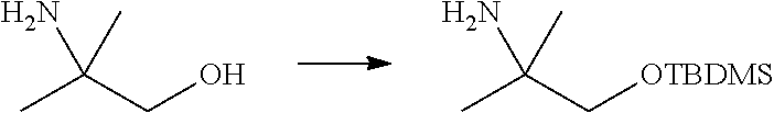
CC(CO)(N)C.CC(C[OTBDMS])(N)C
